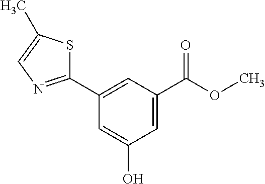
C1=C(C(OC)=O)C=C(C2=NC=C(C)S2)C=C1O
